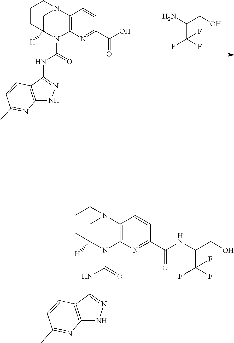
C12=C(N=C(C(=O)NC(CO)C(F)(F)F)C=C1)N(C(=O)NC1=NNC3=C1C=CC(C)=N3)C1([H])CN2CCC1.C12=C(N=C(C(=O)O)C=C1)N(C(=O)NC1=NNC3=C1C=CC(C)=N3)C1([H])CN2CCC1.NC(CO)C(F)(F)F
